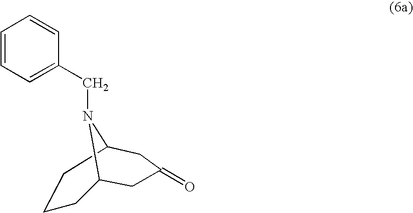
C1=CC=C(CN2C3CCCC2CC(=O)C3)C=C1
